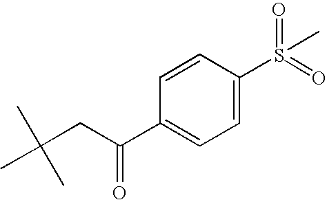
C1=C(S(=O)(=O)C)C=CC(C(CC(C)(C)C)=O)=C1
